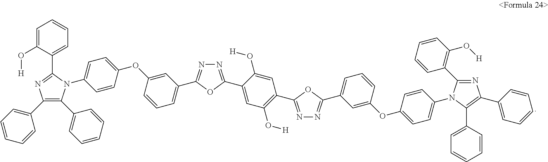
C1(C2=CC=CC=C2)=C(C2=CC=CC=C2)N(C2=CC=C(OC3=CC(C4=NN=C(C5=CC(O[H])=C(C6=NN=C(C7=CC=CC(OC8=CC=C(N9C(C%10=C(O[H])C=CC=C%10)=NC(C%10=CC=CC=C%10)=C9C9=CC=CC=C9)C=C8)=C7)O6)C=C5O[H])O4)=CC=C3)C=C2)C(C2=CC=CC=C2O[H])=N1
